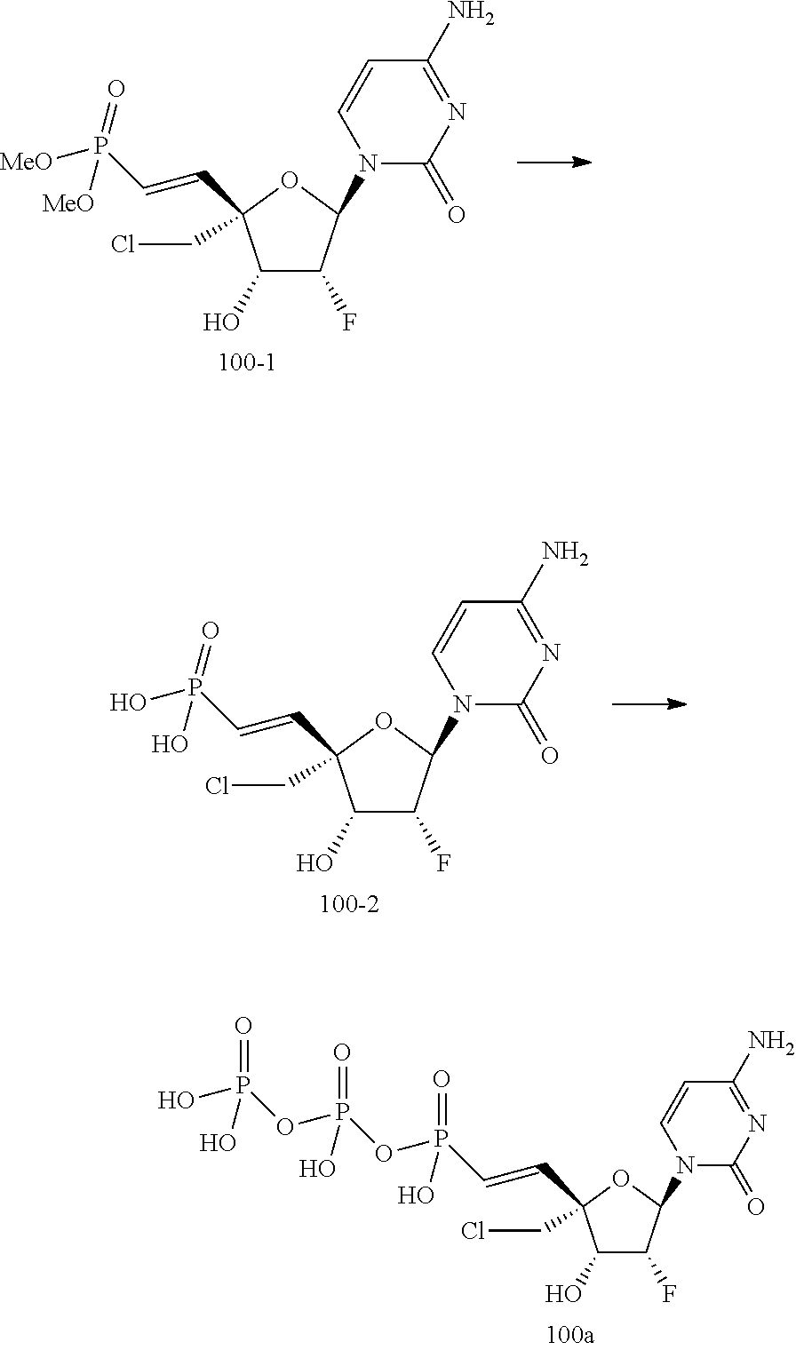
N1(C2C(F)C(O)C(CCl)(C=CP([MeO])(=O)[MeO])O2)C(=O)N=C(N)C=C1.N1(C2C(F)C(O)C(CCl)(C=CP(O)(=O)O)O2)C(=O)N=C(N)C=C1.N1(C2C(F)C(O)C(CCl)(C=CP(OP(OP(O)(=O)O)(=O)O)(=O)O)O2)C(=O)N=C(N)C=C1
